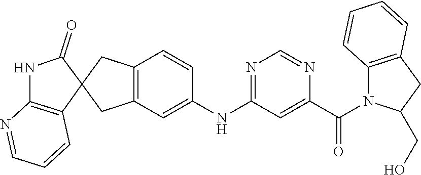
C12=C(N=CC=C1)NC(=O)C21CC2=C(C=C(NC3=NC=NC(C(=O)N4C5=C(CC4CO)C=CC=C5)=C3)C=C2)C1
